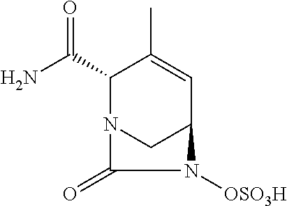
C1(C(N)=O)N2CC(C=C1C)N([OSO3H])C2=O
